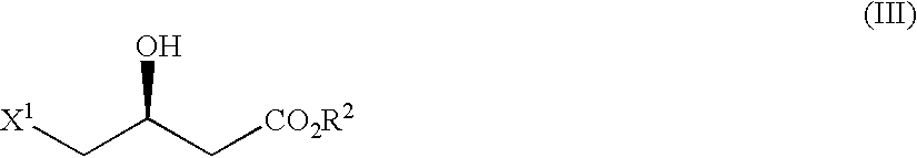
[X1]CC(C[CO2R2])O
